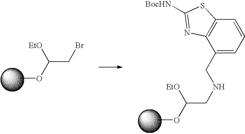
COC(CBr)[EtO].COC(CNCC1=CC=CC2=C1N=C([BocHN])S2)[EtO]
